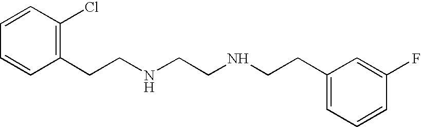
C1(CCNCCNCCC2=CC=CC(F)=C2)=C(Cl)C=CC=C1
